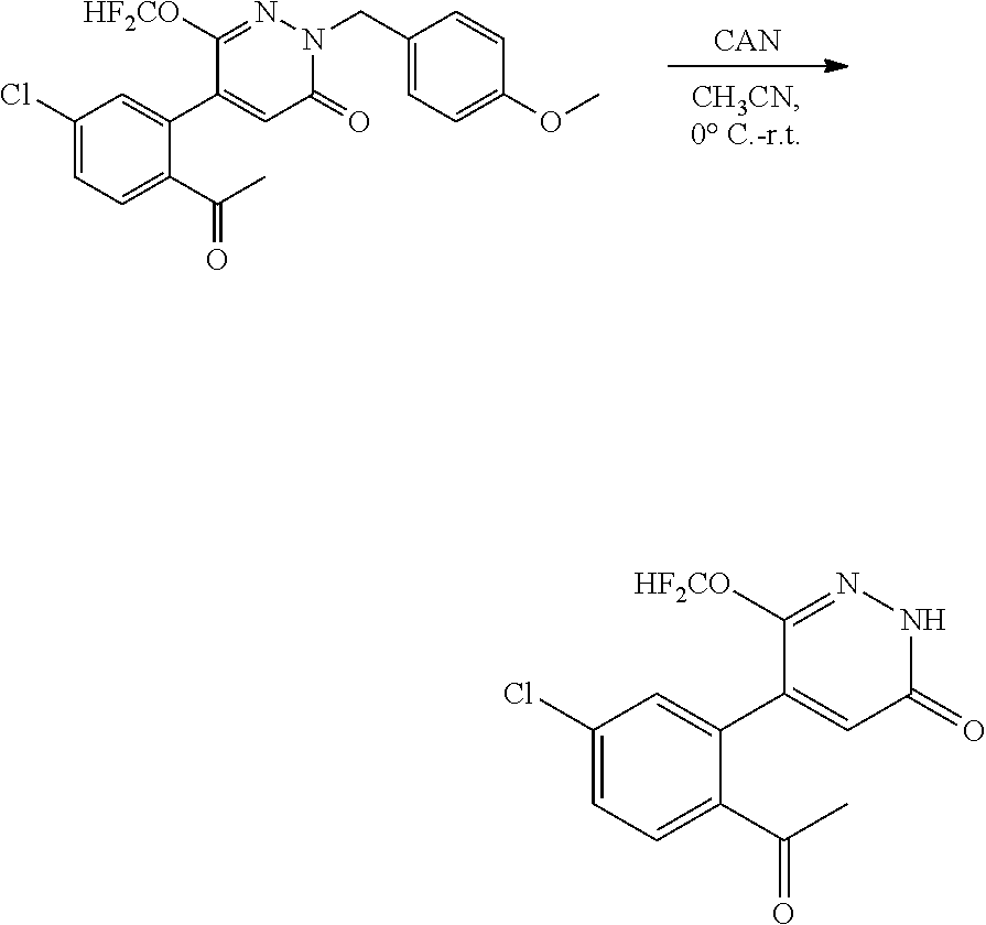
C1=C(CN2N=C([HF2CO])C(C3=CC(Cl)=CC=C3C(=O)C)=CC2=O)C=CC(OC)=C1.[CAN].N1N=C([HF2CO])C(C2=CC(Cl)=CC=C2C(=O)C)=CC1=O
